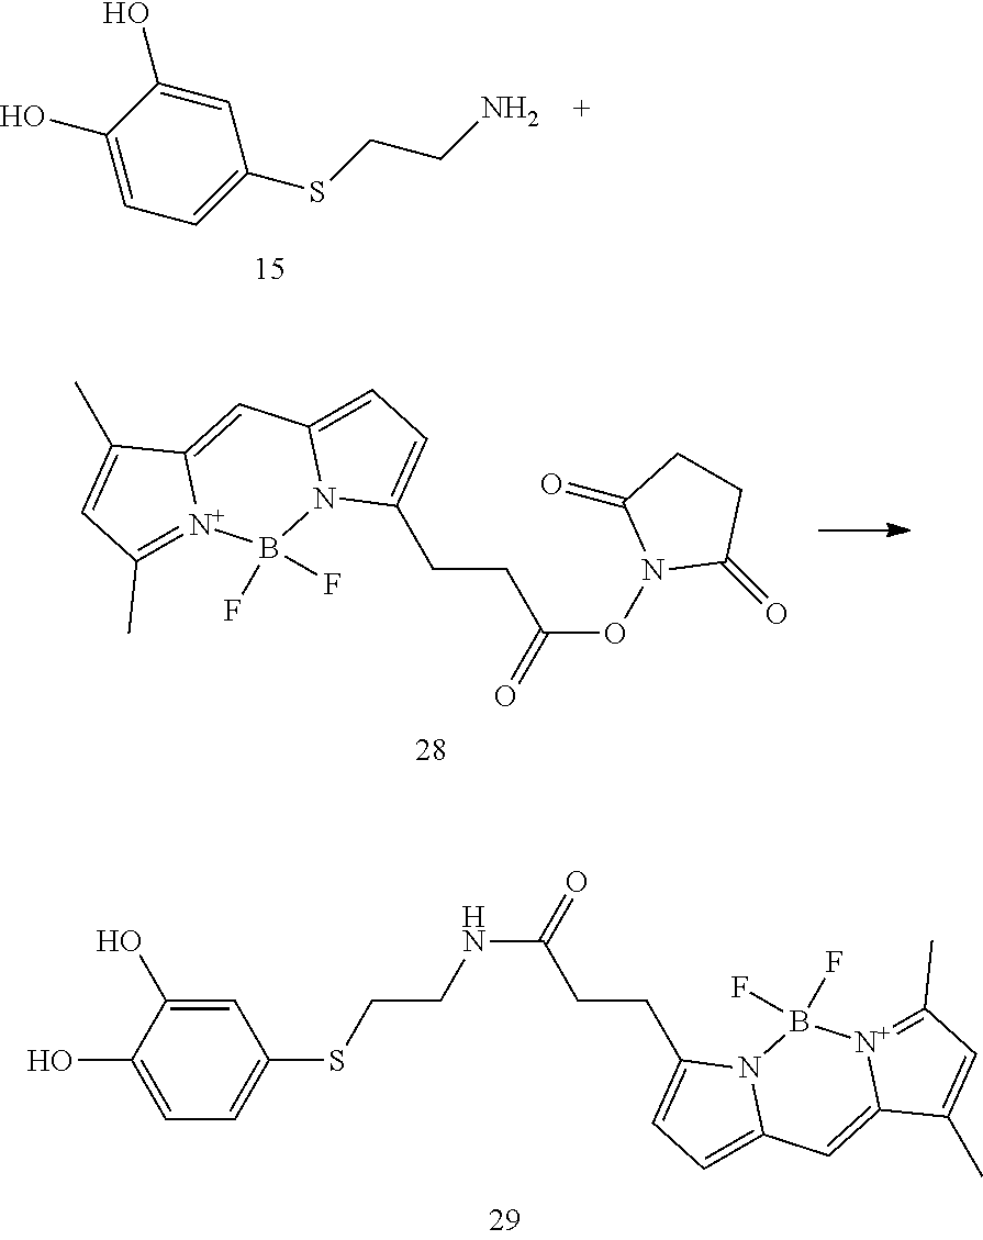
C1=C(O)C(O)=CC(SCCN)=C1.C1(CCC(ON2C(=O)CCC2=O)=O)=CC=C2N1B(F)(F)[N+]1=C(C)C=C(C)C1=C2.C1=C(O)C(O)=CC(SCCNC(CCC2=CC=C3N2B(F)(F)[N+]2=C(C)C=C(C)C2=C3)=O)=C1
